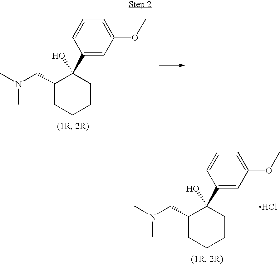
C1(CN(C)C)CCCCC1(O)C1=CC(OC)=CC=C1.C1(CN(C)C)CCCCC1(O)C1=CC(OC)=CC=C1.Cl
